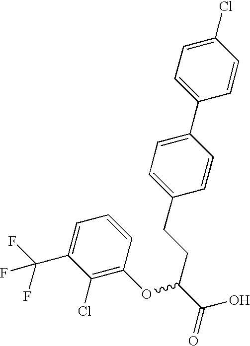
C1(Cl)=CC=C(C2=CC=C(CCC(C(O)=O)OC3=C(Cl)C(C(F)(F)F)=CC=C3)C=C2)C=C1
